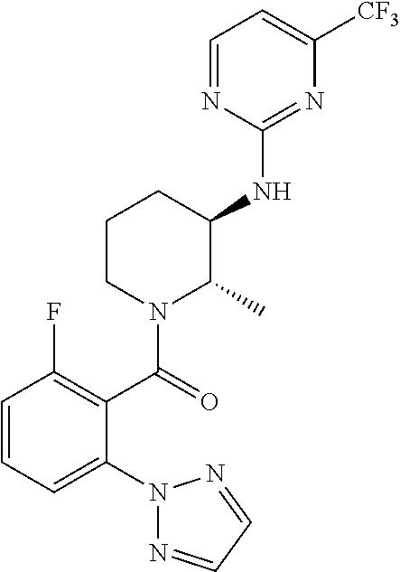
C1=CC=C(N2N=CC=N2)C(C(=O)N2C(C)C(NC3=NC([CF3])=CC=N3)CCC2)=C1F
